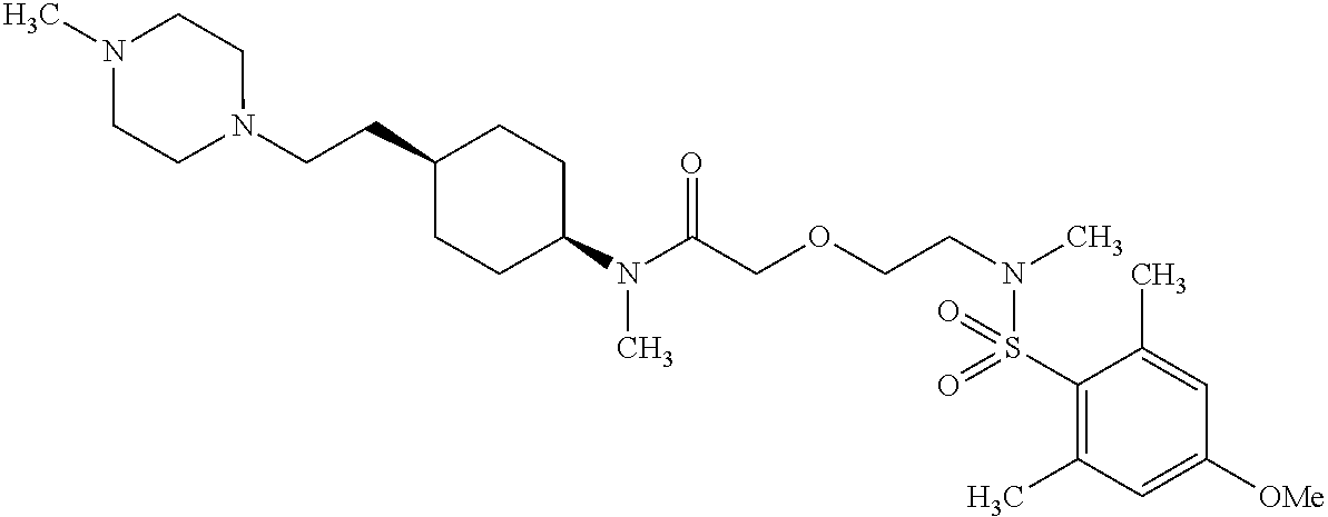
C1(N(C(COCCN(C)S(C2=C(C)C=C([OMe])C=C2C)(=O)=O)=O)C)CCC(CCN2CCN(C)CC2)CC1
